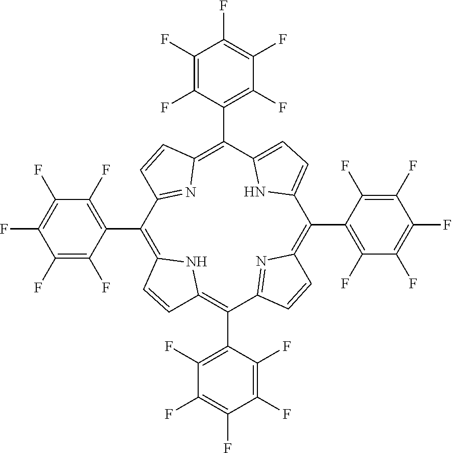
C1(C2=C(F)C(F)=C(F)C(F)=C2F)=C2N=C(C(C3=C(F)C(F)=C(F)C(F)=C3F)=C3NC(=C(C4=C(F)C(F)=C(F)C(F)=C4F)C4=NC(=C(C5=C(F)C(F)=C(F)C(F)=C5F)C5=CC=C1N5)C=C4)C=C3)C=C2
